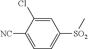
C1([NC])=CC=C([SO2]C)C=C1Cl
